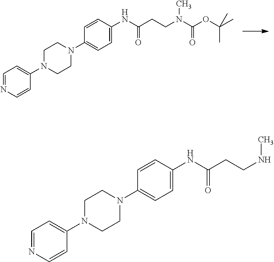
C1(N2CCN(C3=CC=NC=C3)CC2)=CC=C(NC(CCN(C)C(=O)OC(C)(C)C)=O)C=C1.C1(N2CCN(C3=CC=NC=C3)CC2)=CC=C(NC(CCNC)=O)C=C1
